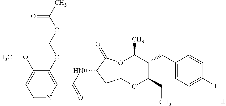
C1=NC(C(NC2C(=O)OC(C)C(CC3=CC=C(F)C=C3)C(CC)OCC2)=O)=C(OCOC(C)=O)C(OC)=C1
